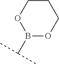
C1COB(C(C)C)OC1
